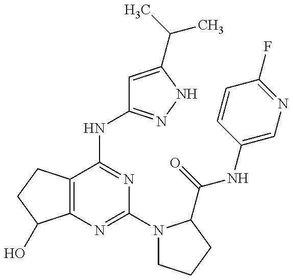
C12=C(C(NC3=NNC(C(C)C)=C3)=NC(N3CCCC3C(=O)NC3=CN=C(F)C=C3)=N1)CCC2O
